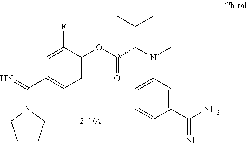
C1CCN(C(=N)C2=CC=C(OC(C(N(C3=CC=CC(C(N)=N)=C3)C)C(C)C)=O)C(F)=C2)C1
